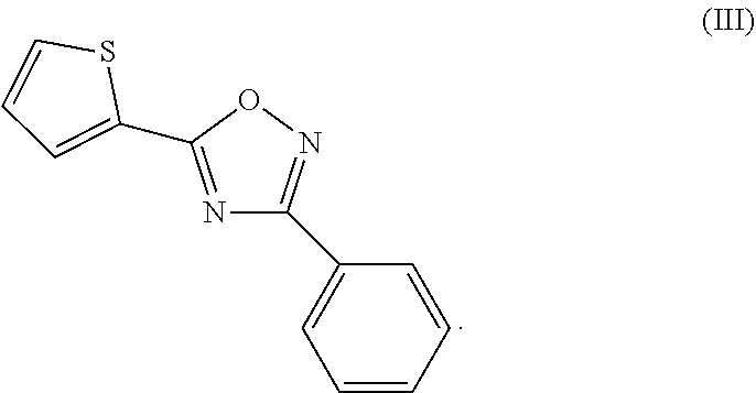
N1=C(C2=CC=CS2)ON=C1C1=CC=CC=C1
